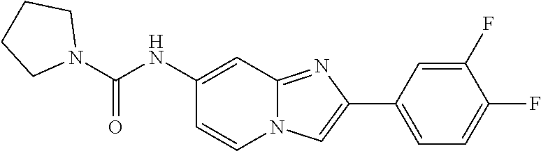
C12=NC(C3=CC=C(F)C(F)=C3)=CN1C=CC(NC(N1CCCC1)=O)=C2
